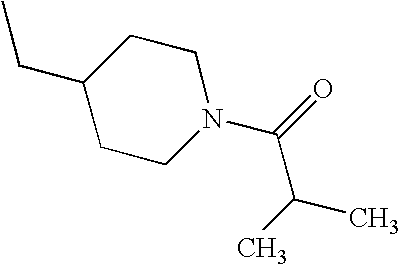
CCC1CCN(C(C(C)C)=O)CC1
